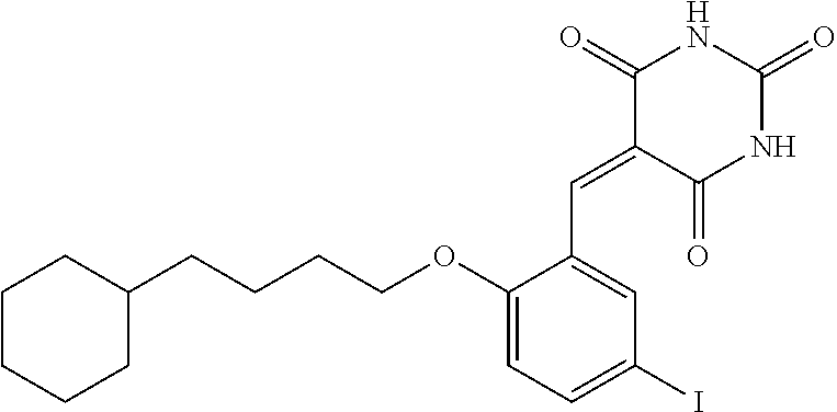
C1CCCC(CCCCOC2=CC=C(I)C=C2C=C2C(=O)NC(=O)NC2=O)C1
